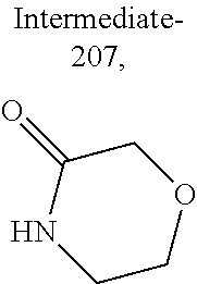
C1C(=O)NCCO1
